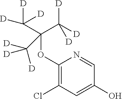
C1(OC(C([D])([D])[D])(C([D])([D])[D])C([D])([D])[D])=C(Cl)C=C(O)C=N1
